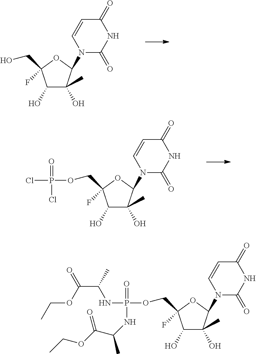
C(OC(C(C)NP(=O)(OCC1(F)C(O)C(C)(O)C(N2C(=O)NC(=O)C=C2)O1)NC(C)C(OCC)=O)=O)C.OCC1(F)C(O)C(C)(O)C(N2C(=O)NC(=O)C=C2)O1.ClP(=O)(OCC1(F)C(O)C(C)(O)C(N2C(=O)NC(=O)C=C2)O1)Cl
